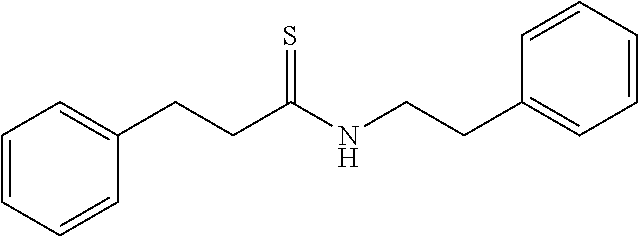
C1(CCC(NCCC2=CC=CC=C2)=S)=CC=CC=C1
